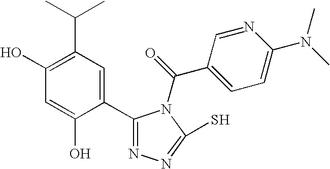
C1(O)=C(C(C)C)C=C(C2=NN=C(S)N2C(C2=CC=C(N(C)C)N=C2)=O)C(O)=C1
